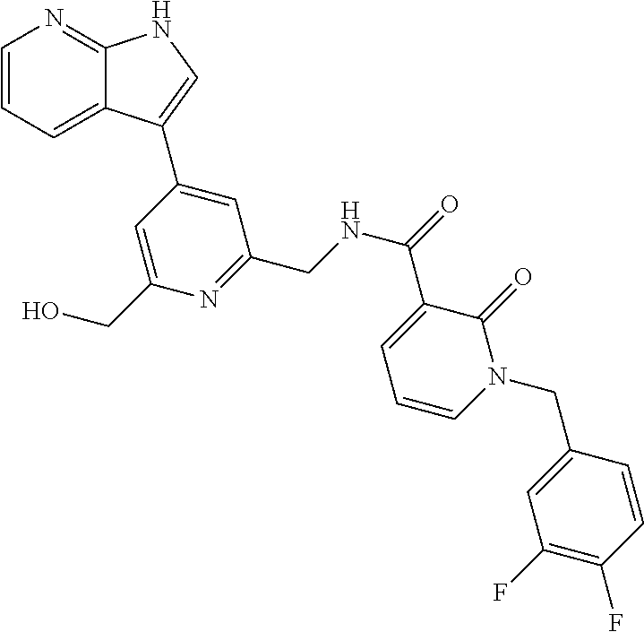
C1=CC=C2C(=N1)NC=C2C1=CC(CNC(=O)C2=CC=CN(CC3=CC(F)=C(F)C=C3)C2=O)=NC(CO)=C1
